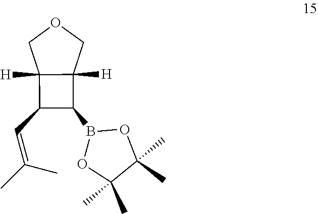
C1(B2OC(C)(C)C(C)(C)O2)C2([H])C([H])(C1C=C(C)C)COC2
